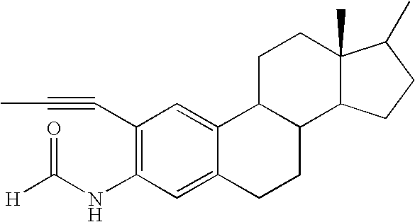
C1(C#CC)=C(NC([H])=O)C=C2C(=C1)C1C(CC2)C2C(C)(CC1)C(C)CC2
